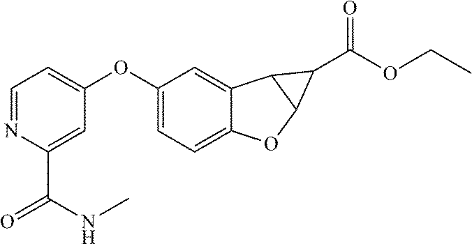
C12=CC=C(OC3=CC=NC(C(=O)NC)=C3)C=C1C1C(O2)C1C(=O)OCC
